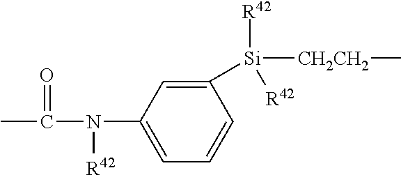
C1=C(N(C(=O)C)[R42])C=C([Si]([CH2CH2]C)([R42])[R42])C=C1
